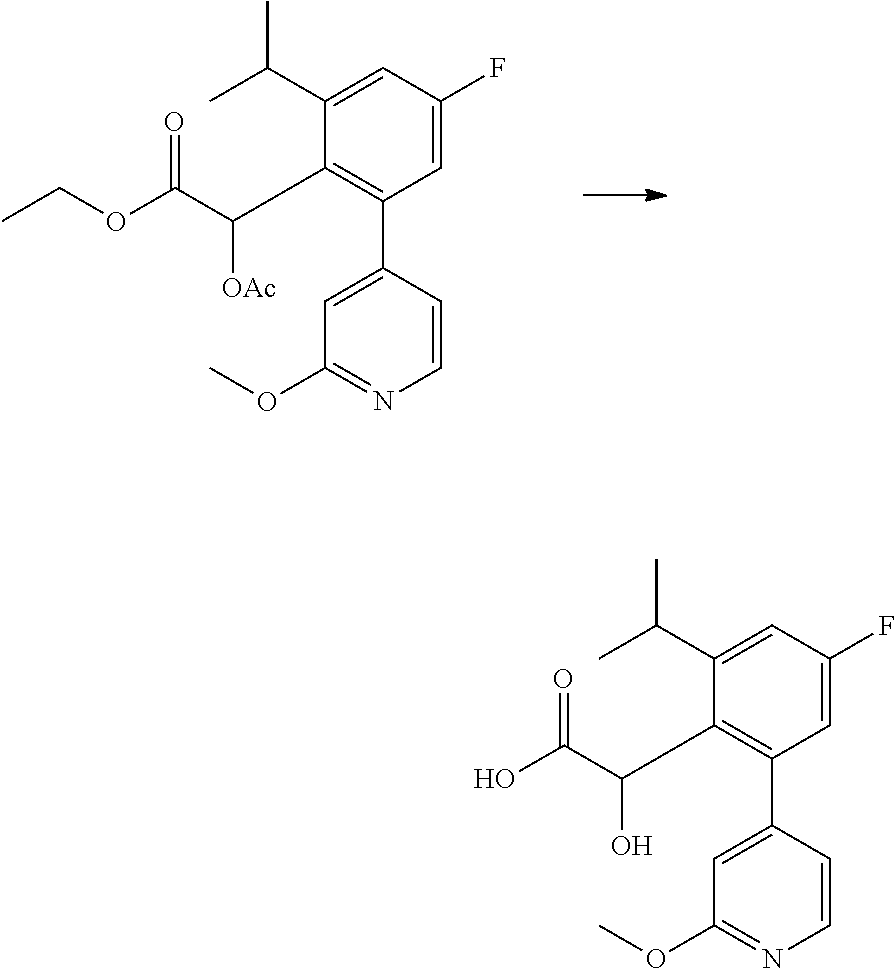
C1(C(C(OCC)=O)[OAc])=C(C2=CC(OC)=NC=C2)C=C(F)C=C1C(C)C.C1(C(C(O)=O)O)=C(C2=CC(OC)=NC=C2)C=C(F)C=C1C(C)C
